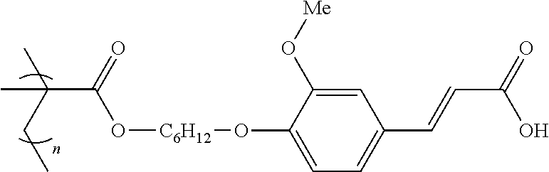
CC(CC)(C(=O)O[C6H12]OC1=CC=C(C=CC(=O)O)C=C1O[Me])C
